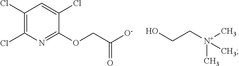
C1(Cl)=C(Cl)N=C(OCC([O-])=O)C(Cl)=C1.C[N+](CCO)(C)C
